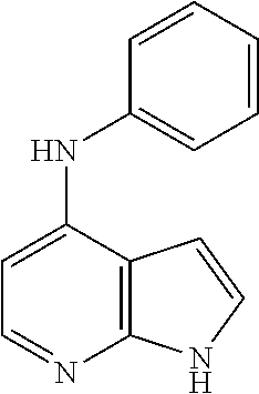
C1=C(NC2=CC=CC=C2)C2=C(N=C1)NC=C2
